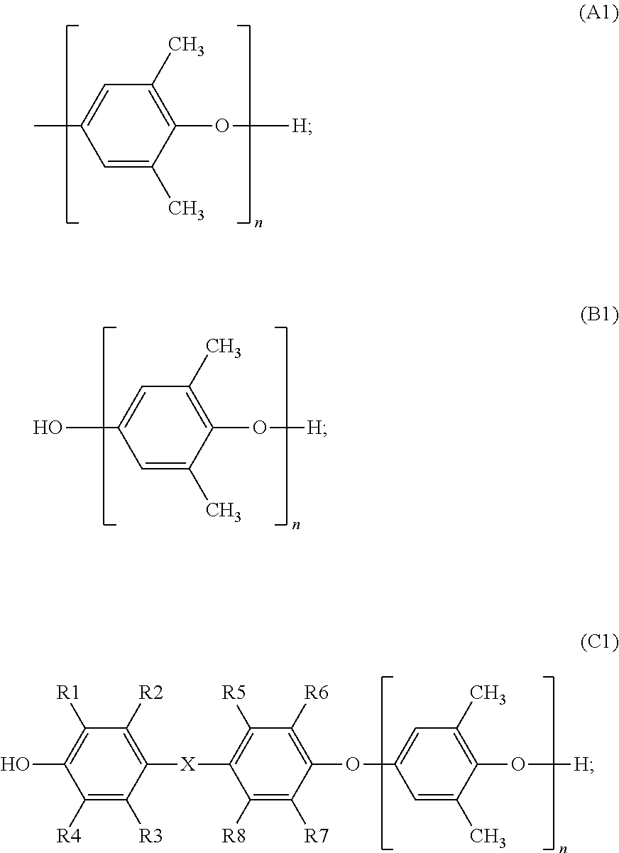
C1([R4])=C([R3])C([X]C2=C([R5])C([R6])=C(OC3=CC(C)=C(O[H])C(C)=C3)C([R7])=C2[R8])=C([R2])C([R1])=C1O.OC1=CC(C)=C(O[H])C(C)=C1.CC1=CC(C)=C(O[H])C(C)=C1
